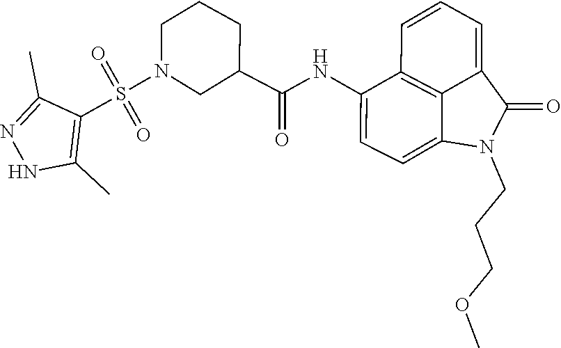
C1(C(NC2=CC=C3C4=C2C=CC=C4C(=O)N3CCCOC)=O)CN(S(=O)(=O)C2=C(C)NN=C2C)CCC1
